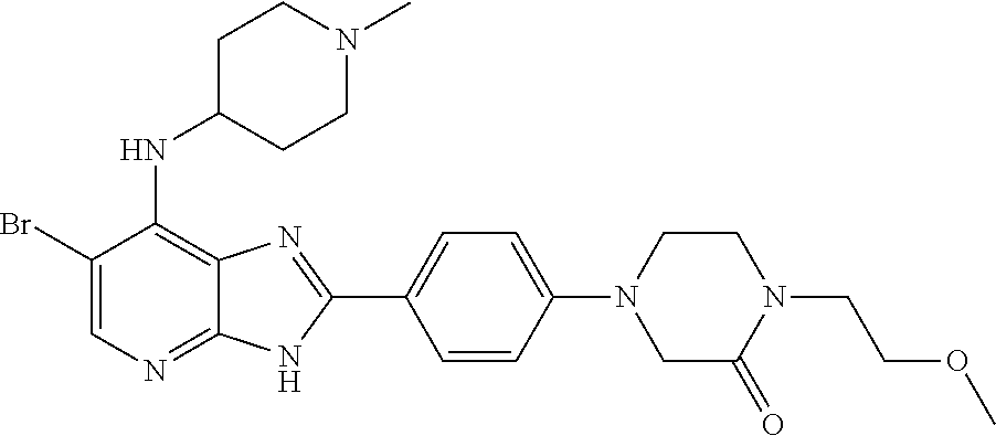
C1(Br)=CN=C2C(=C1NC1CCN(C)CC1)N=C(C1=CC=C(N3CCN(CCOC)C(=O)C3)C=C1)N2
